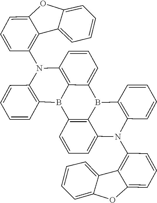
C12=CC=CC=C1OC1=CC=CC(N3C4=C5C(=CC=C4)B4C6=C(B5C5=C3C=CC=C5)C=CC=C6N(C3=C5C6=CC=CC=C6OC5=CC=C3)C3=C4C=CC=C3)=C21
